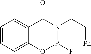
C1=CC=C2C(=C1)C(=O)N(CC[Ph])P(F)O2
